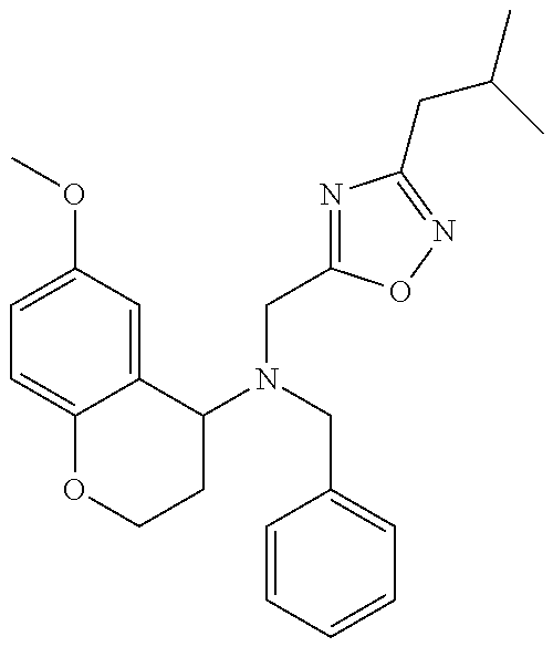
C1=C(OC)C=C2C(=C1)OCCC2N(CC1=CC=CC=C1)CC1=NC(CC(C)C)=NO1
